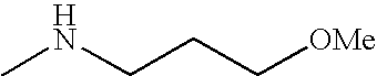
CNCCC[OMe]
